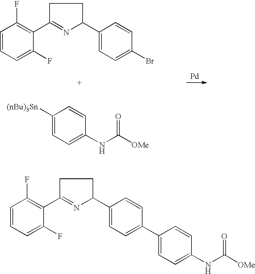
[Pd].C1=CC=C(F)C(C2=NC(C3=CC=C(Br)C=C3)CC2)=C1F.C1([(nBu)3Sn])=CC=C(NC([OMe])=O)C=C1.C1=CC=C(F)C(C2=NC(C3=CC=C(C4=CC=C(NC([OMe])=O)C=C4)C=C3)CC2)=C1F
